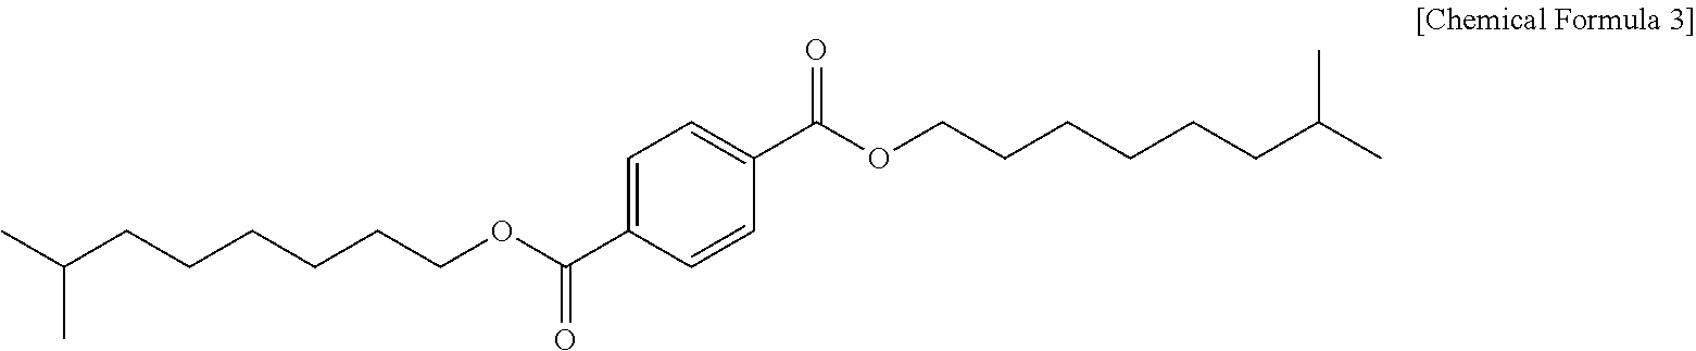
CC(CCCCCCOC(C1=CC=C(C(OCCCCCCC(C)C)=O)C=C1)=O)C
